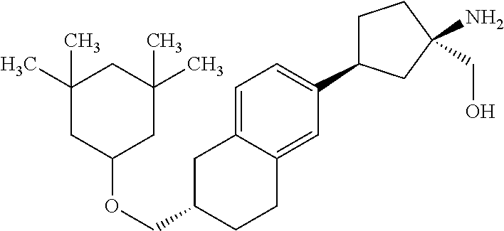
O(CC1CC2=CC=C(C3CCC(N)(CO)C3)C=C2CC1)C1CC(C)(C)CC(C)(C)C1
